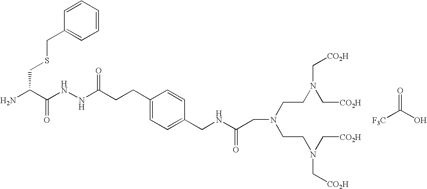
O=C(O)[F3C].C(C(N)C(NNC(=O)CCC1=CC=C(CNC(CN(CCN(C[CO2H])C[CO2H])CCN(C[CO2H])C[CO2H])=O)C=C1)=O)SCC1=CC=CC=C1
